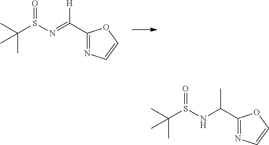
C(S(N=C(C1=NC=CO1)[H])=O)(C)(C)C.C(S(NC(C1=NC=CO1)C)=O)(C)(C)C
